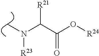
C(C(O[R24])=O)(N(C)[R23])[R21]
